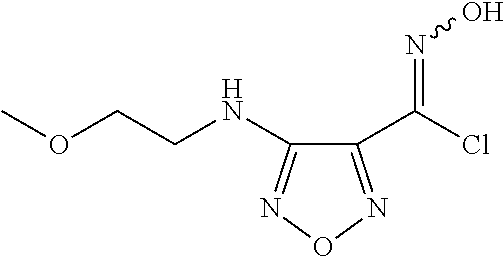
C1(NCCOC)=NON=C1C(Cl)=NO
